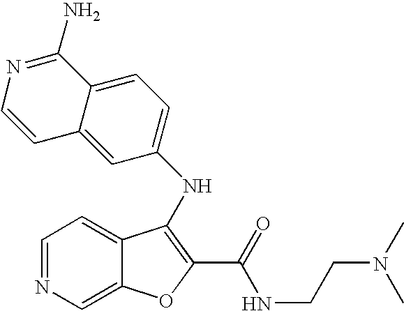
C1=NC=C2C(=C1)C(NC1=CC=C3C(=C1)C=CN=C3N)=C(C(=O)NCCN(C)C)O2
